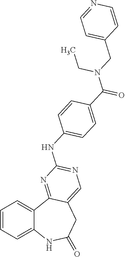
C1=CC=C2C(=C1)C1=NC(NC3=CC=C(C(N(CC4=CC=NC=C4)CC)=O)C=C3)=NC=C1CC(=O)N2
